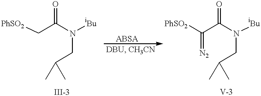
N(CC(C)C)([iBu])C(C[PhSO2])=O.N(CC(C)C)([iBu])C(C([PhSO2])=[N2])=O
